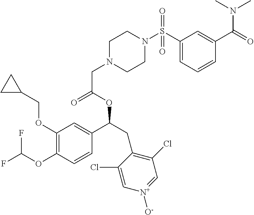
C1(OCC2CC2)=C(OC(F)F)C=CC(C(CC2=C(Cl)C=[N+]([O-])C=C2Cl)OC(=O)CN2CCN(S(C3=CC=CC(C(=O)N(C)C)=C3)(=O)=O)CC2)=C1
